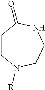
C1CN([R])CCNC1=O
